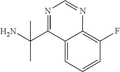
C12=CC=CC(F)=C1N=CN=C2C(N)(C)C
